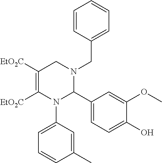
C1([EtO2C])=C([EtO2C])N(C2=CC=CC(C)=C2)C(C2=CC=C(O)C(OC)=C2)N(CC2=CC=CC=C2)C1
